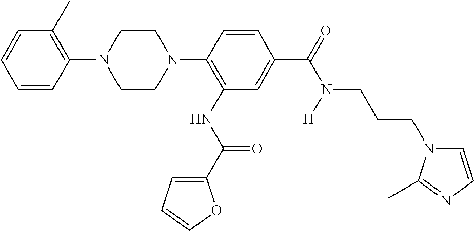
C1CN(C2=C(NC(C3=CC=CO3)=O)C=C(C(=O)N(CCCN3C=CN=C3C)[H])C=C2)CCN1C1=C(C)C=CC=C1
